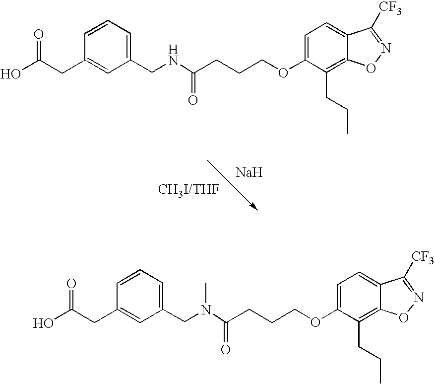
C1=C(OCCCC(NCC2=CC=CC(CC(O)=O)=C2)=O)C(CCC)=C2C(=C1)C([CF3])=NO2.[CH3I/THF].[Na].C1=C(OCCCC(N(CC2=CC=CC(CC(O)=O)=C2)C)=O)C(CCC)=C2C(=C1)C([CF3])=NO2
